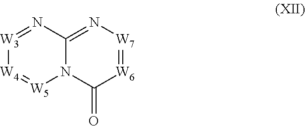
[W3]1=NC2=N[W7]=[W6]C(=O)N2[W5]=[W4]1
